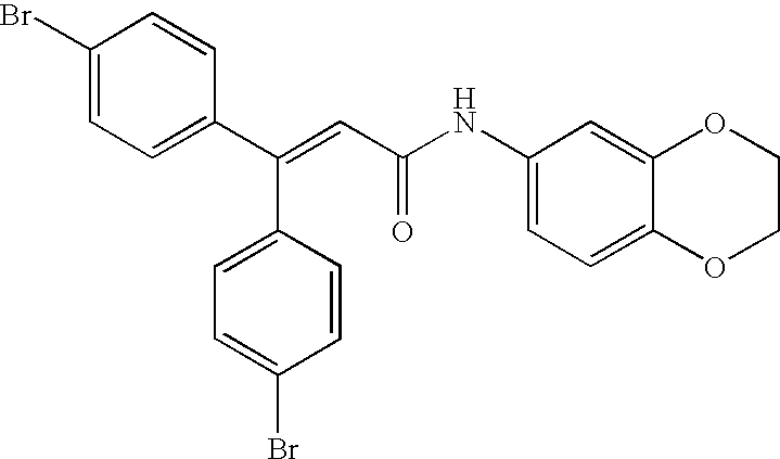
C1(C(=CC(=O)NC2=CC=C3C(=C2)OCCO3)C2=CC=C(Br)C=C2)=CC=C(Br)C=C1
